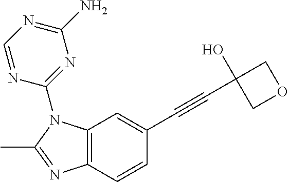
C12=C(C=CC(C#CC3(O)COC3)=C1)N=C(C)N2C1=NC(N)=NC=N1
